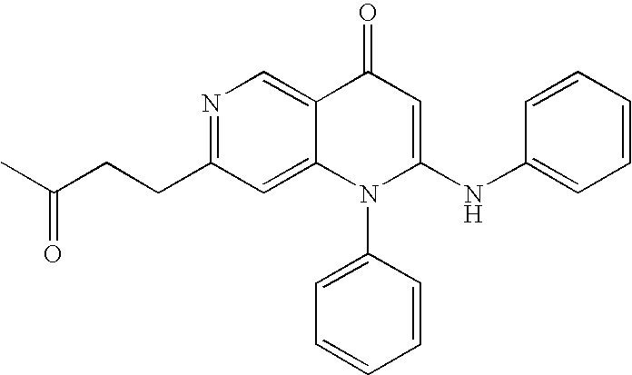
C(C(C)=O)CC1=NC=C2C(=C1)N(C1=CC=CC=C1)C(NC1=CC=CC=C1)=CC2=O
